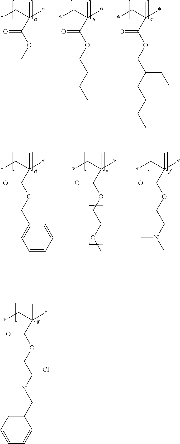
C(C)(C(OC)=O)(C*)*.C(C)(C(OCCCC)=O)(C*)*.C(C)(C(OCC(CCCC)CC)=O)(C*)*.C(C)(C(OCC1=CC=CC=C1)=O)(C*)*.C(C)(C(OCCOC)=O)(C*)*.C(C)(C(OCCN(C)C)=O)(C*)*.C(C)(C(OCCN(CC1=CC=CC=C1)(C)C)=O)(C*)*.[Cl-]
